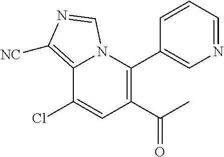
C12=C([NC])N=CN1C(C1=CN=CC=C1)=C(C(C)=O)C=C2Cl
